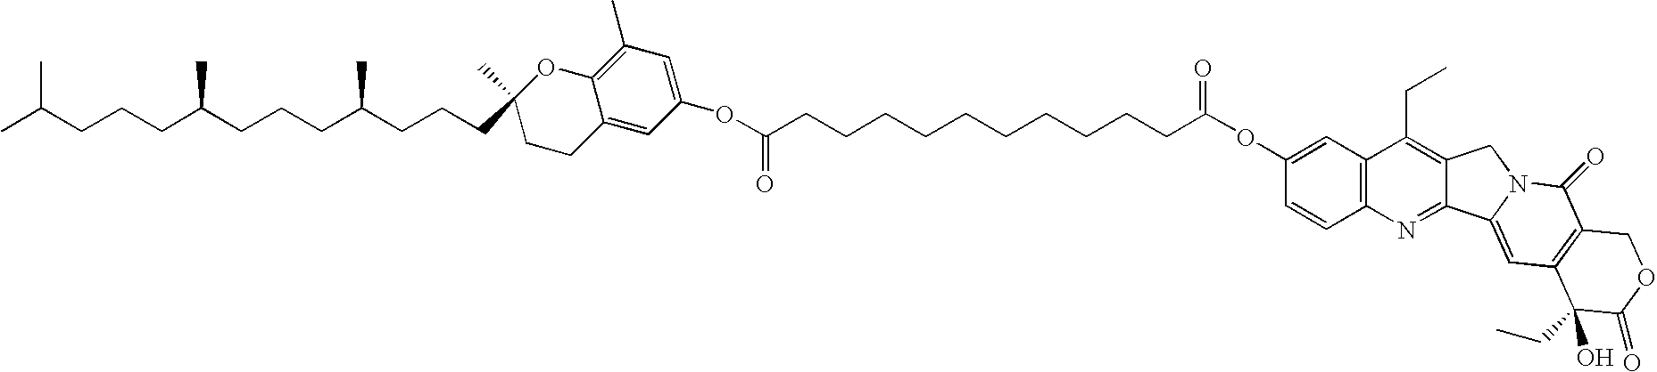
CC(C)CCCC(CCCC(CCCC1(C)OC2=C(C)C=C(OC(=O)CCCCCCCCCCC(=O)OC3=CC4=C(C=C3)N=C3C(=C4CC)CN4C3=CC3=C(C4=O)COC(=O)C3(O)CC)C=C2CC1)C)C
